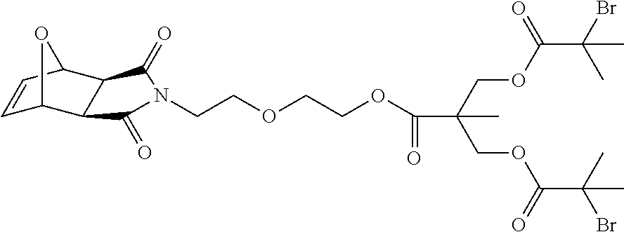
C1=CC2C3C(C1O2)C(=O)N(CCOCCOC(C(C)(COC(C(C)(Br)C)=O)COC(C(C)(C)Br)=O)=O)C3=O
